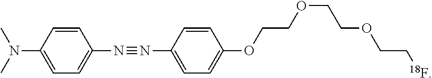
C1=C(N(C)C)C=CC(N#NC2=CC=C(OCCOCCOCC[18F])C=C2)=C1
